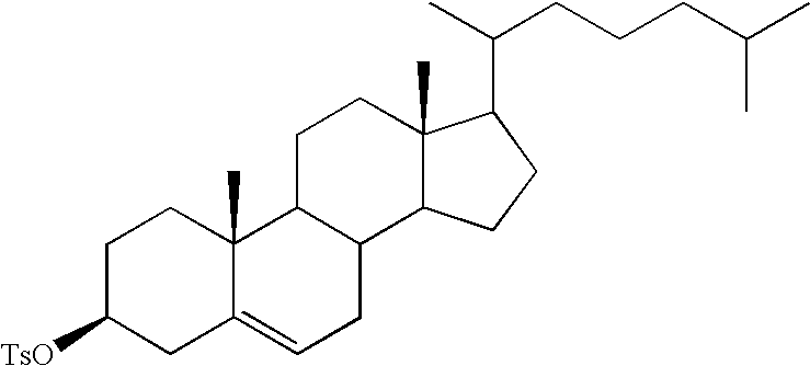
C1C([TsO])CC2=CCC3C(C2(C)C1)CCC1(C)C3CCC1C(C)CCCC(C)C
